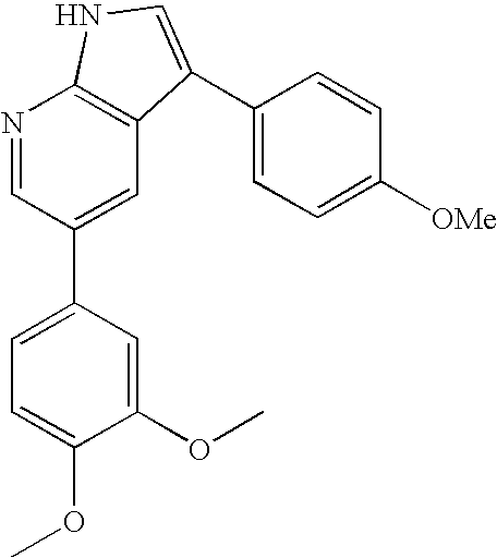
N1=CC(C2=CC=C(OC)C(OC)=C2)=CC2=C1NC=C2C1=CC=C([OMe])C=C1
